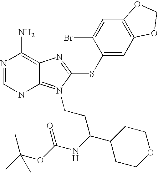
N1=CNC2=N(CCC(NC(OC(C)(C)C)=O)C3CCOCC3)C(SC3=CC4=C(C=C3Br)OCO4)=NC2=C1N
